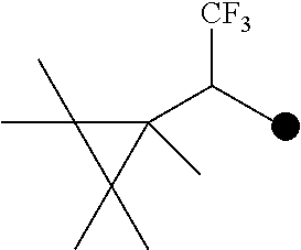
CC1(C)C(C(C)[CF3])(C)C1(C)C
